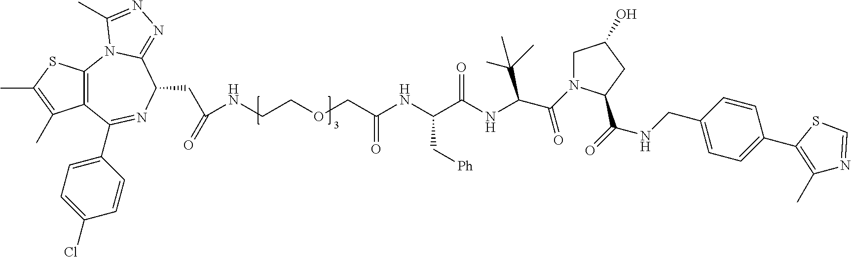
C12=C(SC(C)=C1C)N1C(=NN=C1C)C(CC(NCCOCC(NC(C(NC(C(N1CC(O)CC1C(=O)NCC1=CC=C(C3=C(C)N=CS3)C=C1)=O)C(C)(C)C)=O)C[Ph])=O)=O)N=C2C1=CC=C(Cl)C=C1
